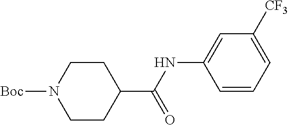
C1=C(NC(C2CCN([Boc])CC2)=O)C=CC=C1[CF3]
